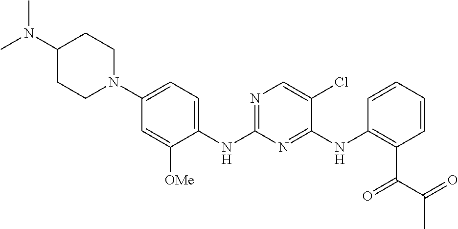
C1(N(C)C)CCN(C2=CC=C(NC3=NC=C(Cl)C(NC4=C(C(=O)C(=O)C)C=CC=C4)=N3)C([OMe])=C2)CC1
